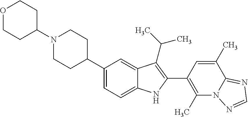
C1(N2CCC(C3=CC=C4C(=C3)C(C(C)C)=C(C3=C(C)N5C(=NC=N5)C(C)=C3)N4)CC2)CCOCC1
